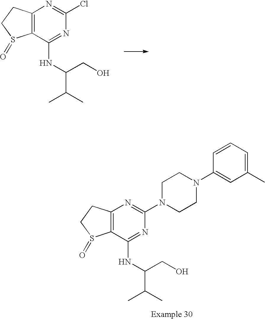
C12=C(C(NC(CO)C(C)C)=NC(Cl)=N1)S(=O)CC2.C12=C(C(NC(CO)C(C)C)=NC(N3CCN(C4=CC(C)=CC=C4)CC3)=N1)S(=O)CC2
